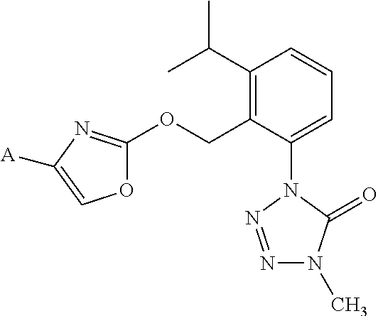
C1(C(C)C)=C(COC2=NC([A])=CO2)C(N2N=NN(C)C2=O)=CC=C1
